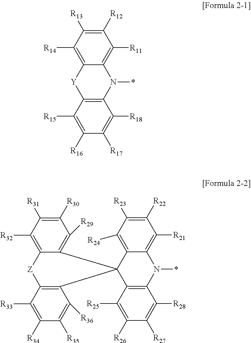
C1([R12])=C([R13])C([R14])=C2C(=C1[R11])N(*)C1=C([Y]2)C([R15])=C([R16])C([R17])=C1[R18].C1([R30])=C([R31])C([R32])=C2C(=C1[R29])C1(C3=C([Z]2)C([R33])=C([R34])C([R35])=C3[R36])C2=C([R24])C([R23])=C([R22])C([R21])=C2N(*)C2=C1C([R25])=C([R26])C([R27])=C2[R28]
